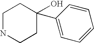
C1CNCCC1(O)C1=CC=CC=C1
